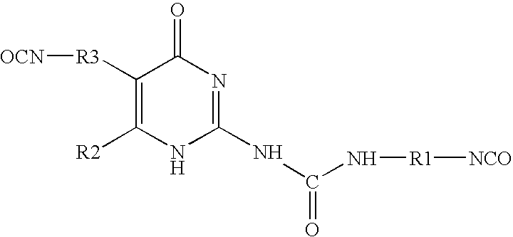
[OCN][R3]C1=C([R2])NC(NC(N[R1][NCO])=O)=NC1=O
